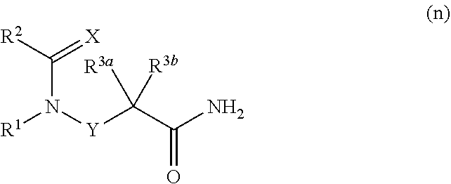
[R1]N([Y]C(C(=O)N)([R3a])[R3b])C([R2])=[X]
